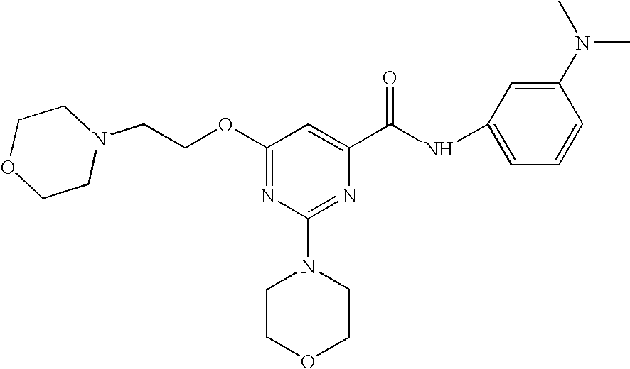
O(C1=NC(N2CCOCC2)=NC(C(NC2=CC=CC(N(C)C)=C2)=O)=C1)CCN1CCOCC1
